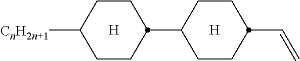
C(C1CCC(C2CCC([CnH2n+1])CC2)CC1)=C.[H].[H]
